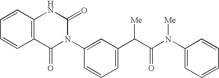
C12=C(C=CC=C1)NC(=O)N(C1=CC(C(C(N(C3=CC=CC=C3)[Me])=O)[Me])=CC=C1)C2=O
